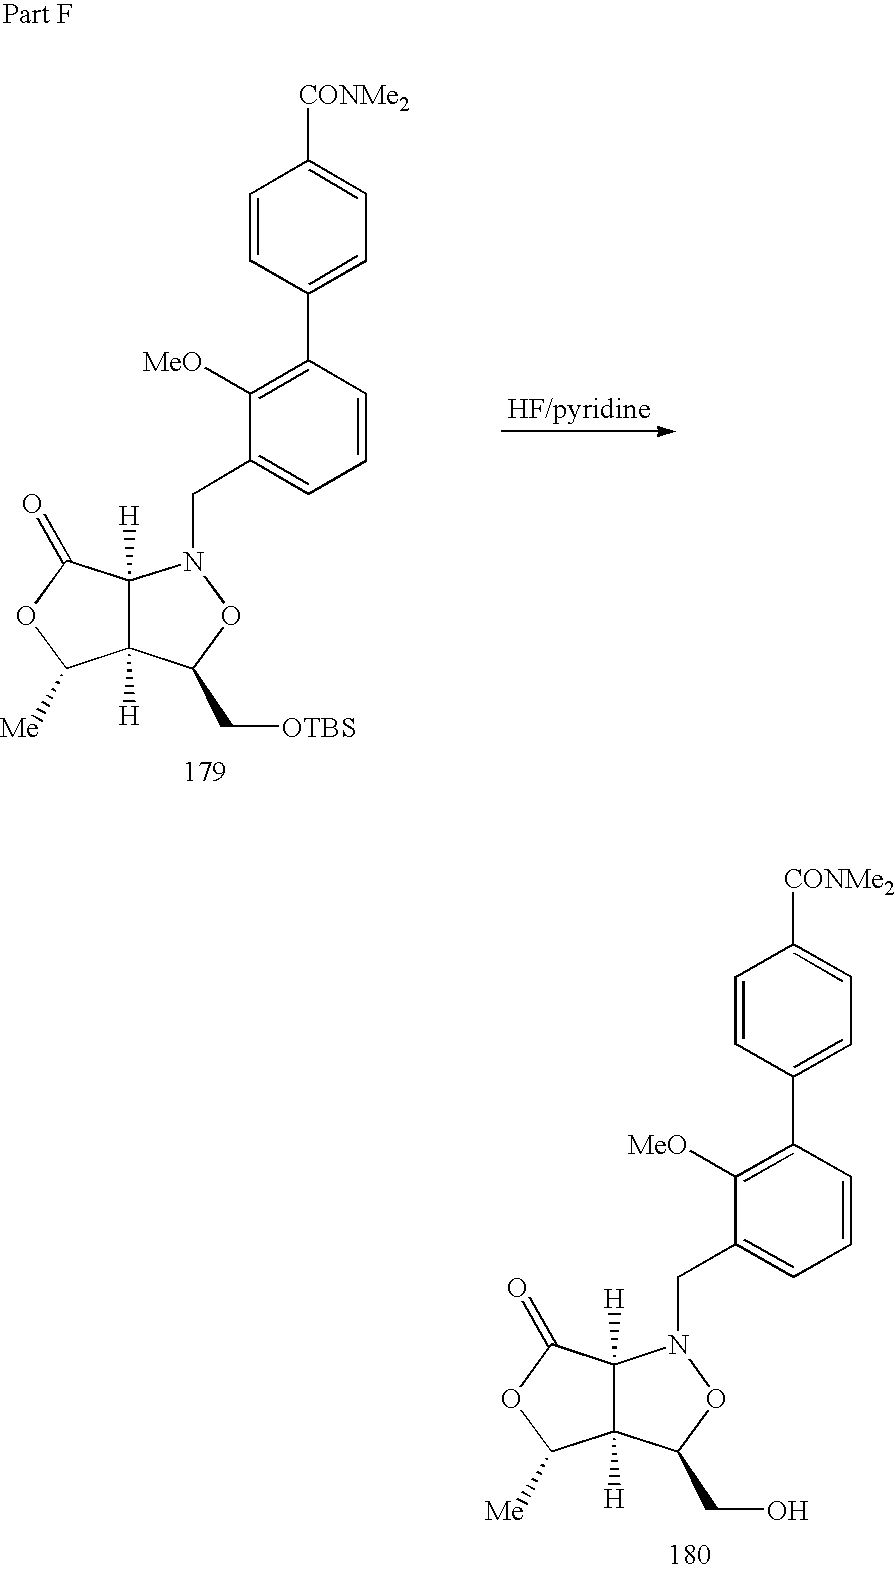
C12([H])C([H])(C(=O)OC1[Me])N(CC1=CC=CC(C3=CC=C([CONMe2])C=C3)=C1[MeO])OC2CO.C12([H])C([H])(C(=O)OC1[Me])N(CC1=CC=CC(C3=CC=C([CONMe2])C=C3)=C1[MeO])OC2C[OTBS]
